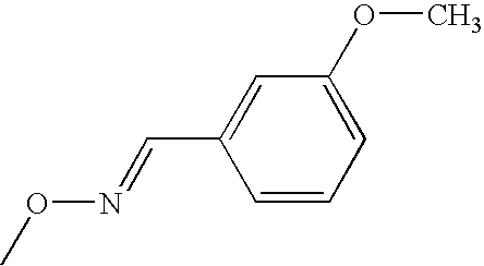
CON=CC1=CC(OC)=CC=C1
